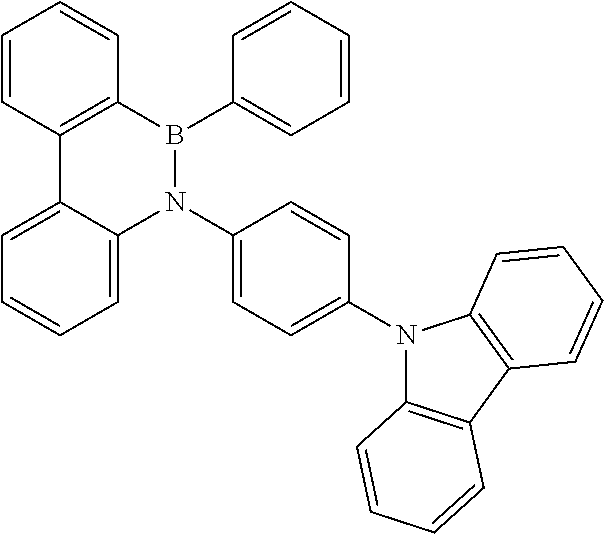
C12=C(B(C3=CC=CC=C3)N(C3=CC=C(N4C5=C(C6=C4C=CC=C6)C=CC=C5)C=C3)C3=CC=CC=C13)C=CC=C2
